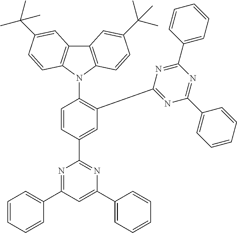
C12=C(N(C3=C(C4=NC(C5=CC=CC=C5)=NC(C5=CC=CC=C5)=N4)C=C(C4=NC(C5=CC=CC=C5)=CC(C5=CC=CC=C5)=N4)C=C3)C3=C1C=C(C(C)(C)C)C=C3)C=CC(C(C)(C)C)=C2
